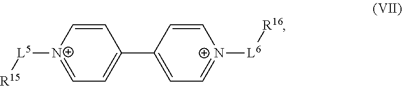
[N+]1([L5][R15])=CC=C(C2=CC=[N+]([L6][R16])C=C2)C=C1
